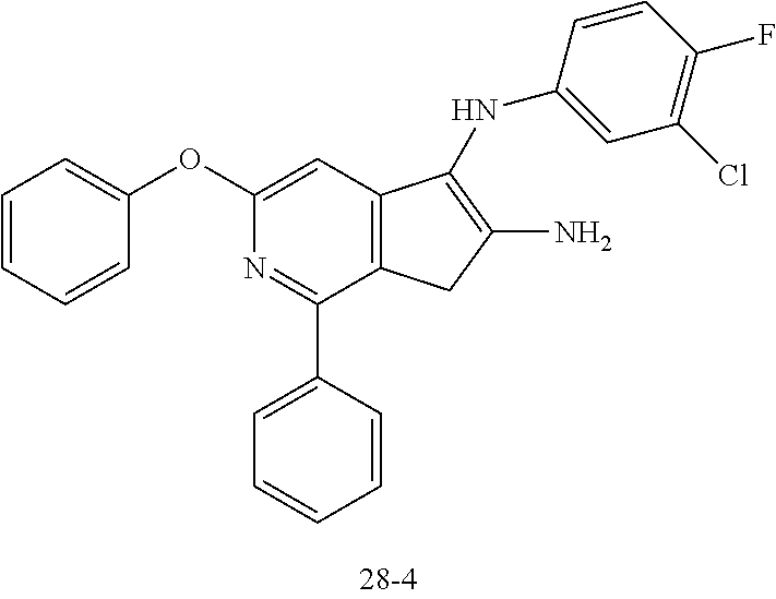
C12=C(C=C(OC3=CC=CC=C3)N=C1C1=CC=CC=C1)C(NC1=CC(Cl)=C(F)C=C1)=C(N)C2
